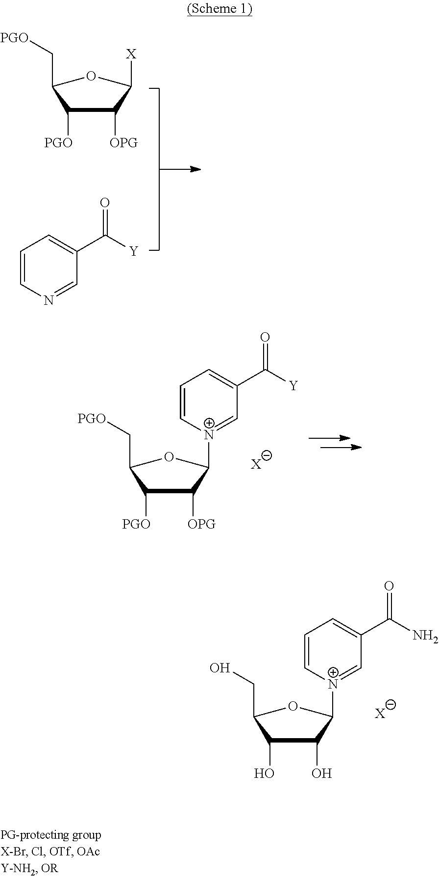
C1([OPG])C([PGO])C(C[PGO])OC1[X].C1=CN=CC(C([Y])=O)=C1.C1([OPG])C([PGO])C(C[PGO])OC1[N+]1=CC(C([Y])=O)=CC=C1.[X].C1(O)C(O)C(CO)OC1[N+]1=CC(C(N)=O)=CC=C1.[X]
